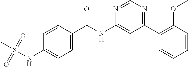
C1(C(NC2=CC(C3=C(OC)C=CC=C3)=NC=N2)=O)=CC=C(NS(C)(=O)=O)C=C1
